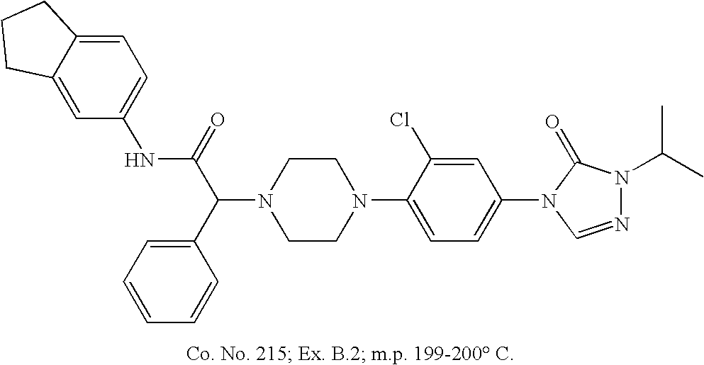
N1(C(C2=CC=CC=C2)C(=O)NC2=CC=C3C(=C2)CCC3)CCN(C2=CC=C(N3C=NN(C(C)C)C3=O)C=C2Cl)CC1
